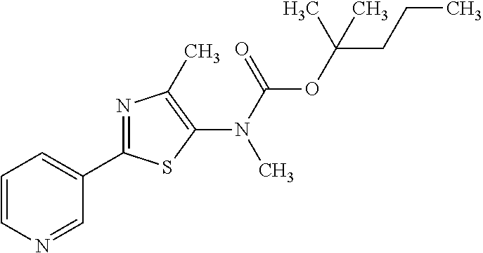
C1(C2=NC(C)=C(N(C(=O)OC(CCC)(C)C)C)S2)=CC=CN=C1
